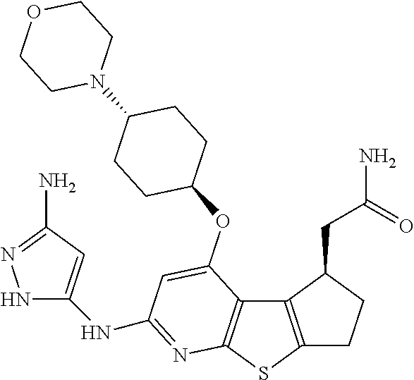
C12=C(SC3=C1C(OC1CCC(N4CCOCC4)CC1)=CC(NC1=CC(N)=NN1)=N3)CCC2CC(N)=O
